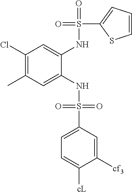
C1(Cl)=C(C)C=C(NS(=O)(=O)C2=CC=C([cL])C([cf3])=C2)C(NS(=O)(C2=CC=CS2)=O)=C1
